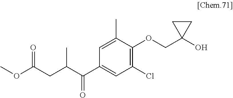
C1(C(C(CC(OC)=O)C)=O)=CC(Cl)=C(OCC2(O)CC2)C(C)=C1
